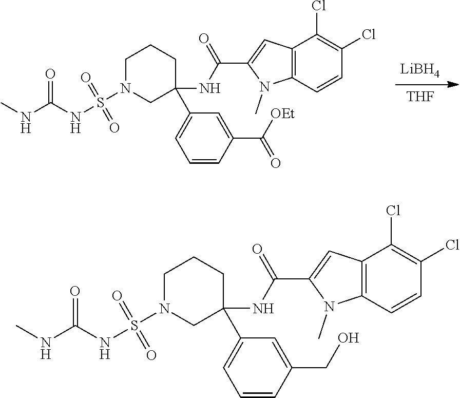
[LiBH4].[THF].C(=O)(NC1(C2=CC=CC(C([OEt])=O)=C2)CN(S(NC(NC)=O)(=O)=O)CCC1)C1=CC2=C(C=CC(Cl)=C2Cl)N1C.C(=O)(NC1(C2=CC=CC(CO)=C2)CN(S(NC(NC)=O)(=O)=O)CCC1)C1=CC2=C(C=CC(Cl)=C2Cl)N1C
